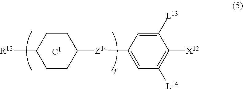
[R12]C1CCC([Z14]C2=CC([L14])=C([X12])C([L13])=C2)CC1
